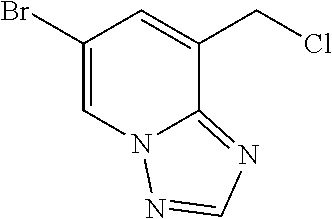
BrC1=CN2C(=NC=N2)C(CCl)=C1
